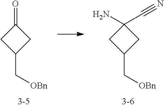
C1(N)(C#N)CC(C[OBn])C1.C1(=O)CC(C[OBn])C1
